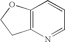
C12=C(N=CC=C1)CCO2
